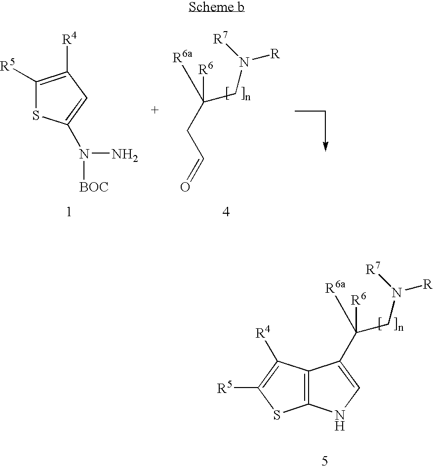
C(=O)CC([R6a])([R6])CN([R])[R7].C1([R5])=C([R4])C=C(N([BOC])N)S1.C1=C(C([R6a])([R6])CN([R])[R7])C2=C(N1)SC([R5])=C2[R4]
